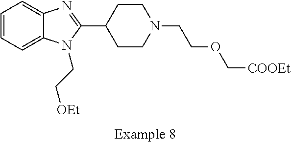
C1=CC=C2C(=C1)N=C(C1CCN(CCOC[COOEt])CC1)N2CC[OEt]
